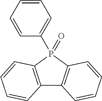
C12=C(P(C3=CC=CC=C3)(=O)C3=C1C=CC=C3)C=CC=C2
